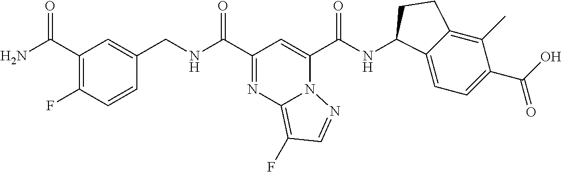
C1=CC(F)=C(C(N)=O)C=C1CNC(C1=NC2=C(F)C=NN2C(C(NC2C3=CC=C(C(=O)O)C(C)=C3CC2)=O)=C1)=O
